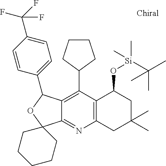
C1(C2CCCC2)=C2C(=NC3=C1C(O[Si](C(C)(C)C)(C)C)CC(C)(C)C3)C1(OC2C2=CC=C(C(F)(F)F)C=C2)CCCCC1
